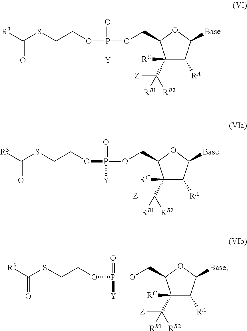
C1(C([RB2])([RB1])[Z])([RC])C([RA])C([Base])OC1COP(OCCSC([R3])=O)(=O)[Y].C1(C([RB2])([RB1])[Z])([RC])C([RA])C([Base])OC1COP(OCCSC([R3])=O)(=O)[Y].C1(C([RB2])([RB1])[Z])([RC])C([RA])C([Base])OC1COP(OCCSC([R3])=O)(=O)[Y]
